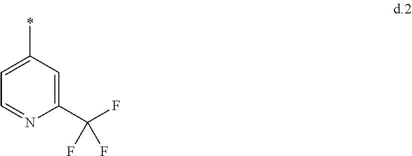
C1=NC(C(F)(F)F)=CC(*)=C1
